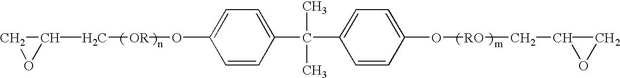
C1=C(O[OR]CC2CO2)C=CC(C(C2=CC=C(O[RO]CC3OC3)C=C2)(C)C)=C1
